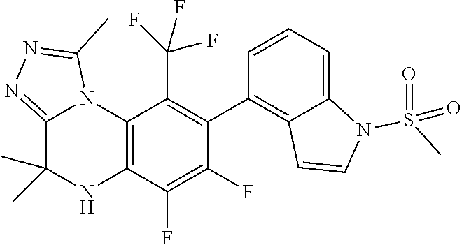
C12=C(C(F)=C(F)C(C3=C4C(=CC=C3)N(S(C)(=O)=O)C=C4)=C1C(F)(F)F)NC(C)(C)C1=NN=C(C)N21
